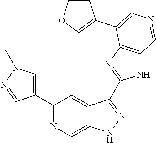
C1(C2=CN(C)N=C2)=NC=C2C(=C1)C(C1=NC3=C(N1)C=NC=C3C1=COC=C1)=NN2
